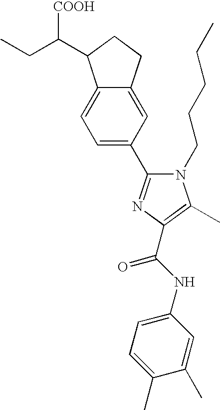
CCC(C1C2=CC=C(C3=NC(C(NC4=CC=C(C)C(C)=C4)=O)=C(C)N3CCCCC)C=C2CC1)[COOH]
